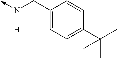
N([H])(->C)CC1=CC=C(C(C)(C)C)C=C1
